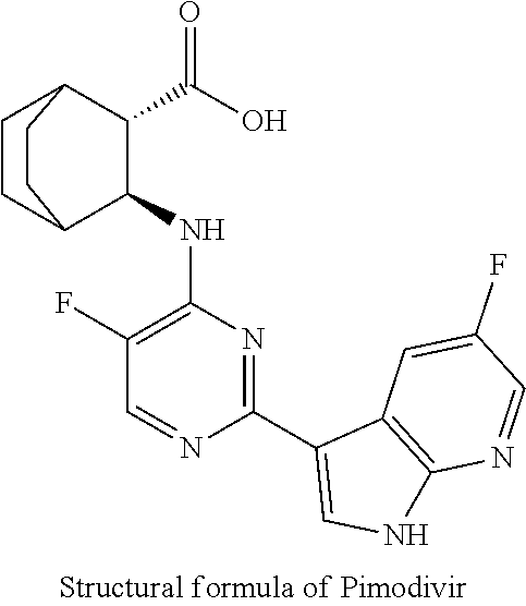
C1(NC2C(C(O)=O)C3CCC2CC3)=C(F)C=NC(C2=CNC3=C2C=C(F)C=N3)=N1
